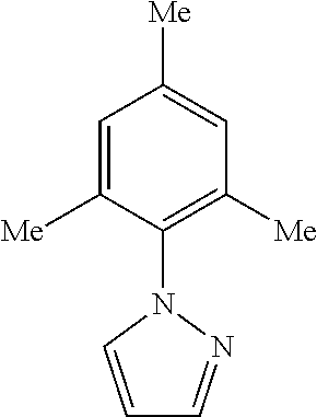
C1=C([Me])C(N2C=CC=N2)=C([Me])C=C1[Me]
